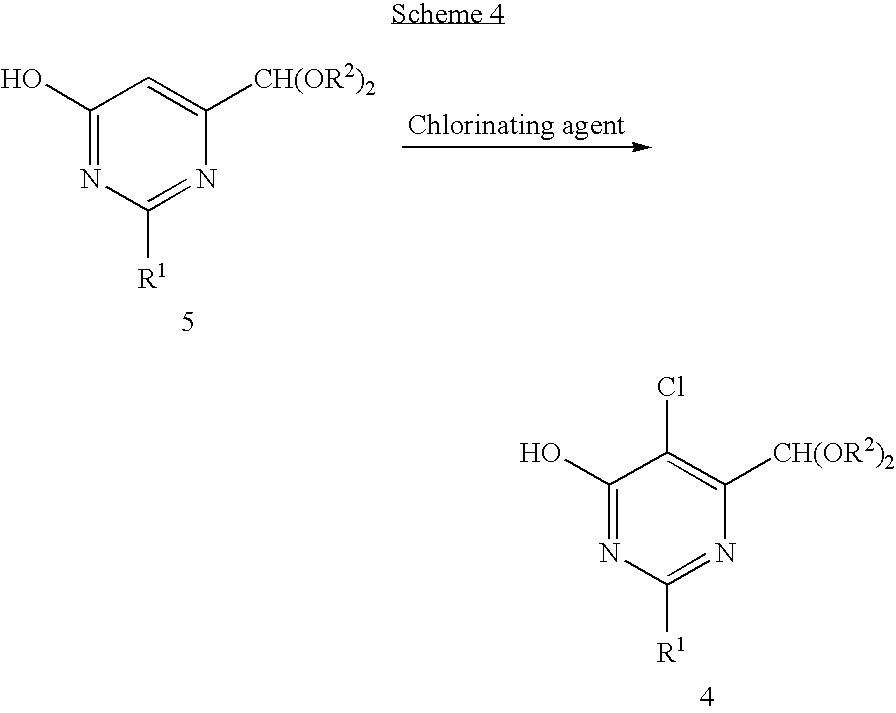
C1(O)=NC([R1])=NC([CH(OR2)2])=C1.C1(O)=NC([R1])=NC([CH(OR2)2])=C1Cl
